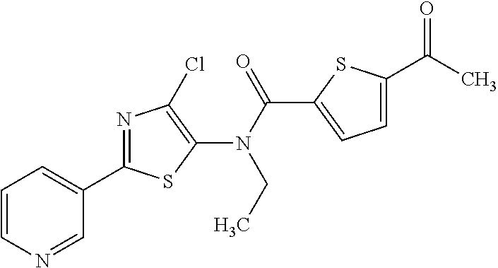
N(C(=O)C1=CC=C(C(=O)C)S1)(C1=C(Cl)N=C(C2=CC=CN=C2)S1)CC
